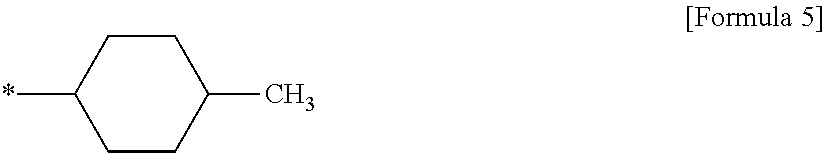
C1(*)CCC(C)CC1
